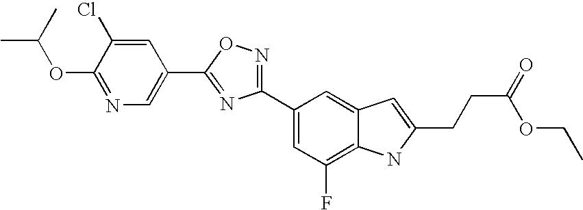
C1=C(Cl)C(OC(C)C)=NC=C1C1=NC(C2=CC(F)=C3C(=C2)C=C(CCC(=O)OCC)N3)=NO1
